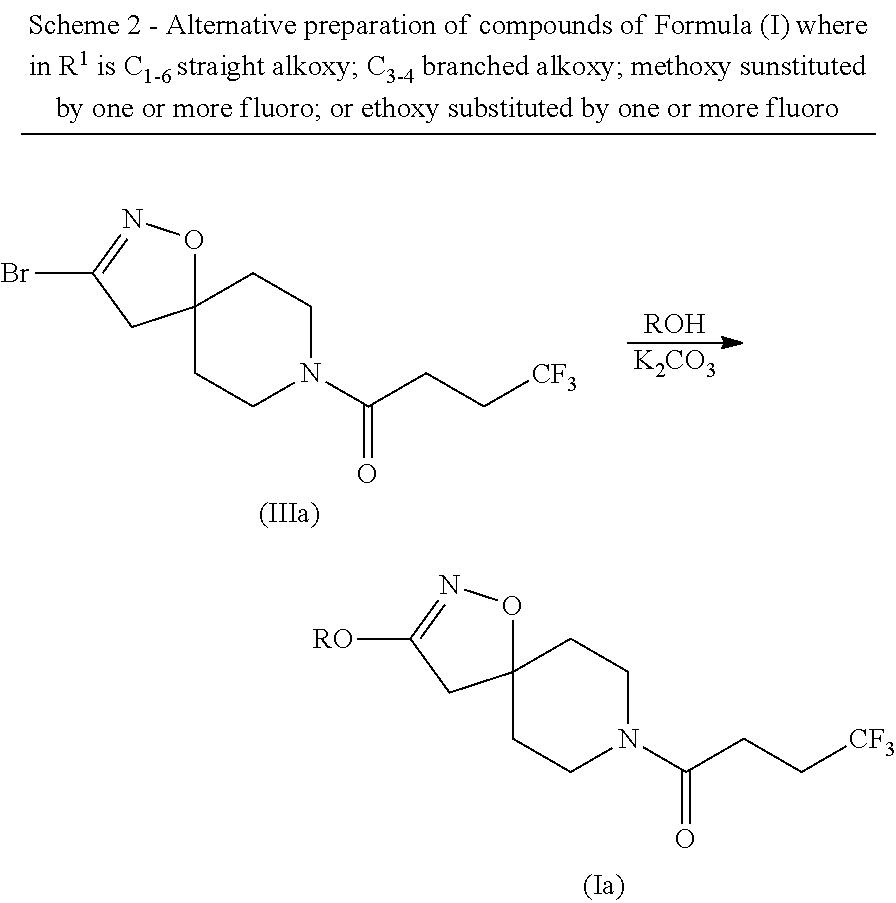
O1N=C([RO])CC12CCN(C(=O)CC[CF3])CC2.C1(Br)=NOC2(C1)CCN(C(=O)CC[CF3])CC2.[ROH].[K2CO3]
